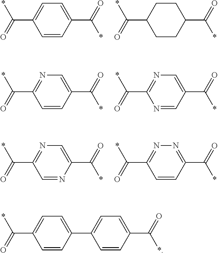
C1=C(C2=CC=C(C(=O)*)C=C2)C=CC(C(=O)*)=C1.C1(C(=O)*)=CC=C(C(=O)*)C=C1.C1(C(=O)*)CCC(C(=O)*)CC1.C1(C(=O)*)=CN=C(C(=O)*)C=C1.C1(C(=O)*)=CN=C(C(=O)*)N=C1.C1(C(=O)*)=CN=C(C(=O)*)C=N1.C1(C(=O)*)=NN=C(C(=O)*)C=C1
